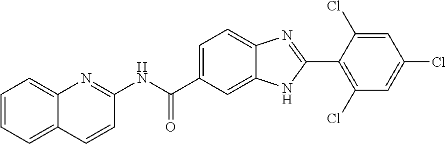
C1=CC=C2C(=C1)N=C(NC(C1=CC=C3C(=C1)NC(C1=C(Cl)C=C(Cl)C=C1Cl)=N3)=O)C=C2
